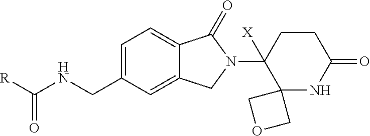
C1=C(CNC([R])=O)C=C2C(=C1)C(=O)N(C1([X])C3(NC(=O)CC1)COC3)C2
